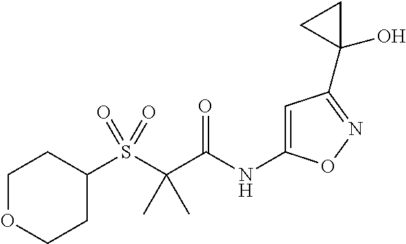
C1=C(NC(C(S(C2CCOCC2)(=O)=O)(C)C)=O)ON=C1C1(O)CC1
